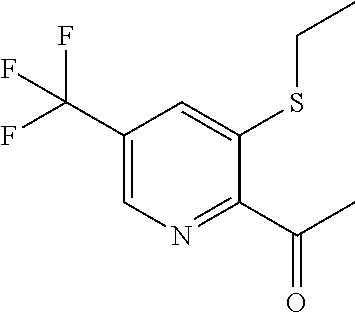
C1(C(F)(F)F)=CN=C(C(C)=O)C(SCC)=C1
